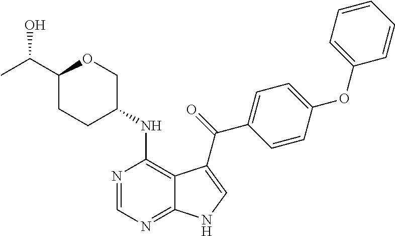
C1(C(C)O)CCC(NC2=C3C(=NC=N2)NC=C3C(=O)C2=CC=C(OC3=CC=CC=C3)C=C2)CO1
